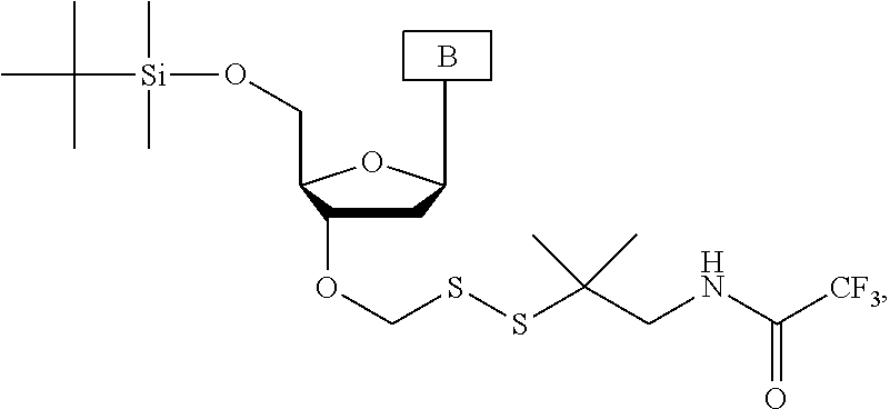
C1C(OCSSC(CNC([CF3])=O)(C)C)C(CO[Si](C)(C)C(C)(C)C)OC1C.B
